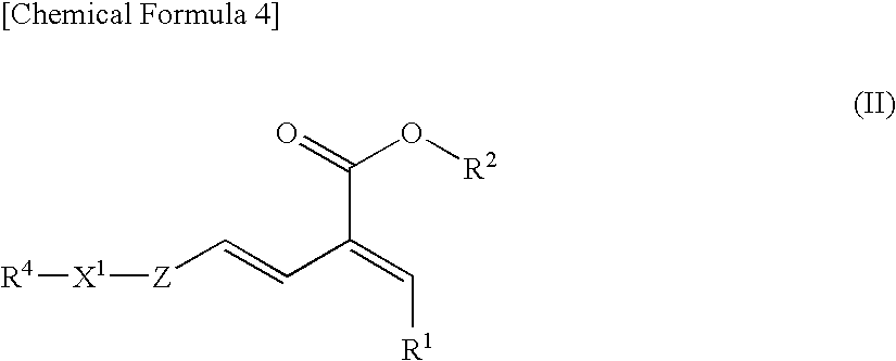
[Z](C=CC(=C[R1])C(=O)O[R2])[X1][R4]
